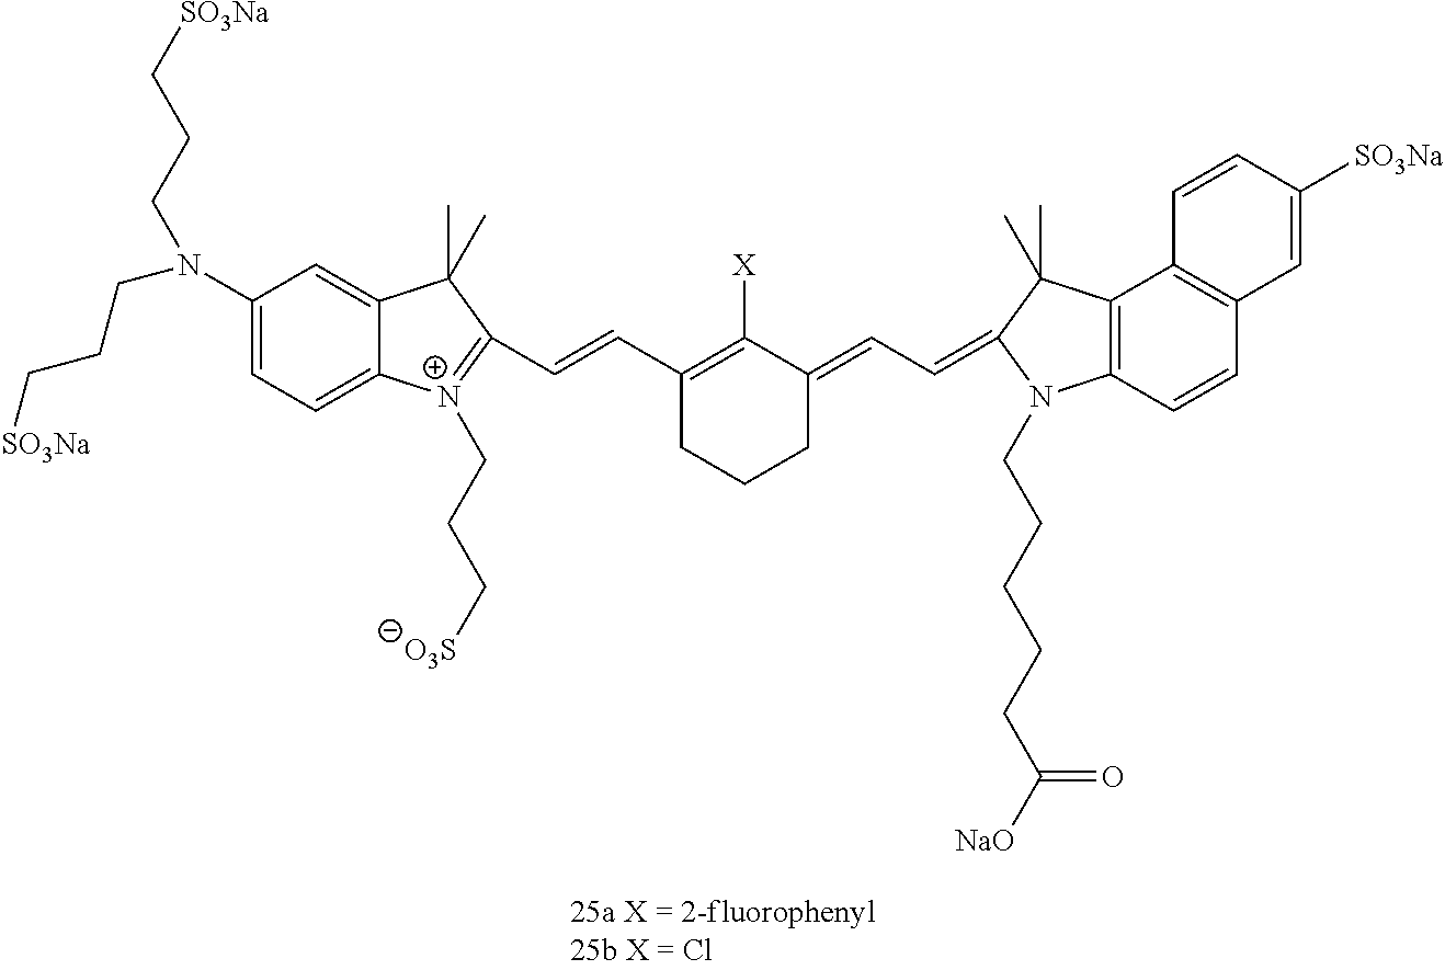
C1(N(CCC[SO3Na])CCC[SO3Na])=CC=C2C(=C1)C(C)(C)C(C=CC1=C([X])C(=CC=C3C(C)(C)C4=C(C=CC5=C4C=CC([SO3Na])=C5)N3CCCCCC([NaO])=O)CCC1)=[N+]2CCC[O3S]
